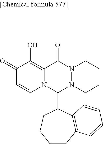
C1(=O)C=CN2C(=C1O)C(=O)N(CC)N(CC)C2C1C2=C(CCCC1)C=CC=C2
